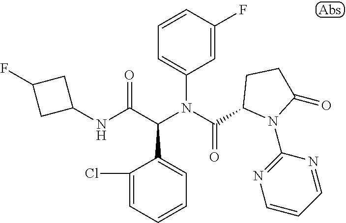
C1=CC=C(Cl)C(C(C(NC2CC(F)C2)=O)N(C(=O)C2N(C3=NC=CC=N3)C(=O)CC2)C2=CC=CC(F)=C2)=C1
